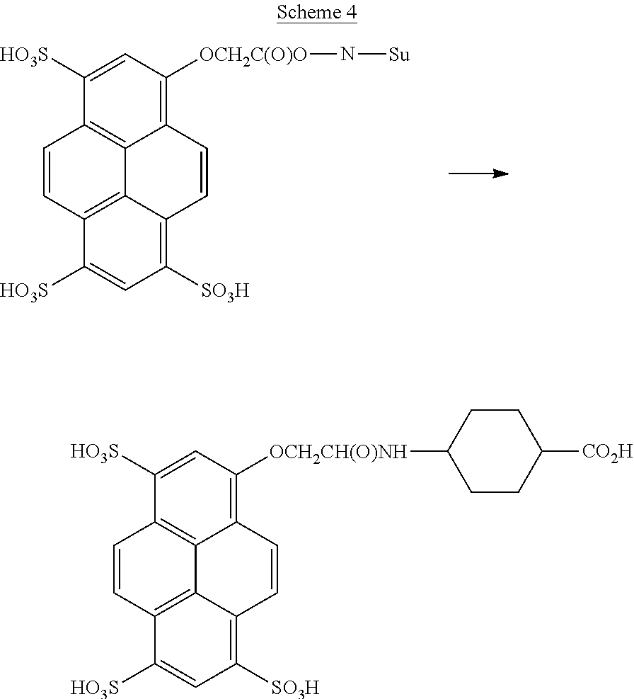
C1=C([HO3S])C2=C3C(=C1[OCH2C(O)O]N[Su])C=CC1=C([SO3H])C=C([HO3S])C(=C31)C=C2.C1=C([HO3S])C2=C3C(=C1[OCH2CH(O)NH]C1CCC([CO2H])CC1)C=CC1=C([SO3H])C=C([HO3S])C(=C31)C=C2
